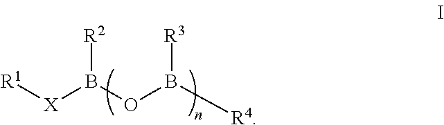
[R1][X]B(OB([R4])[R3])[R2]
